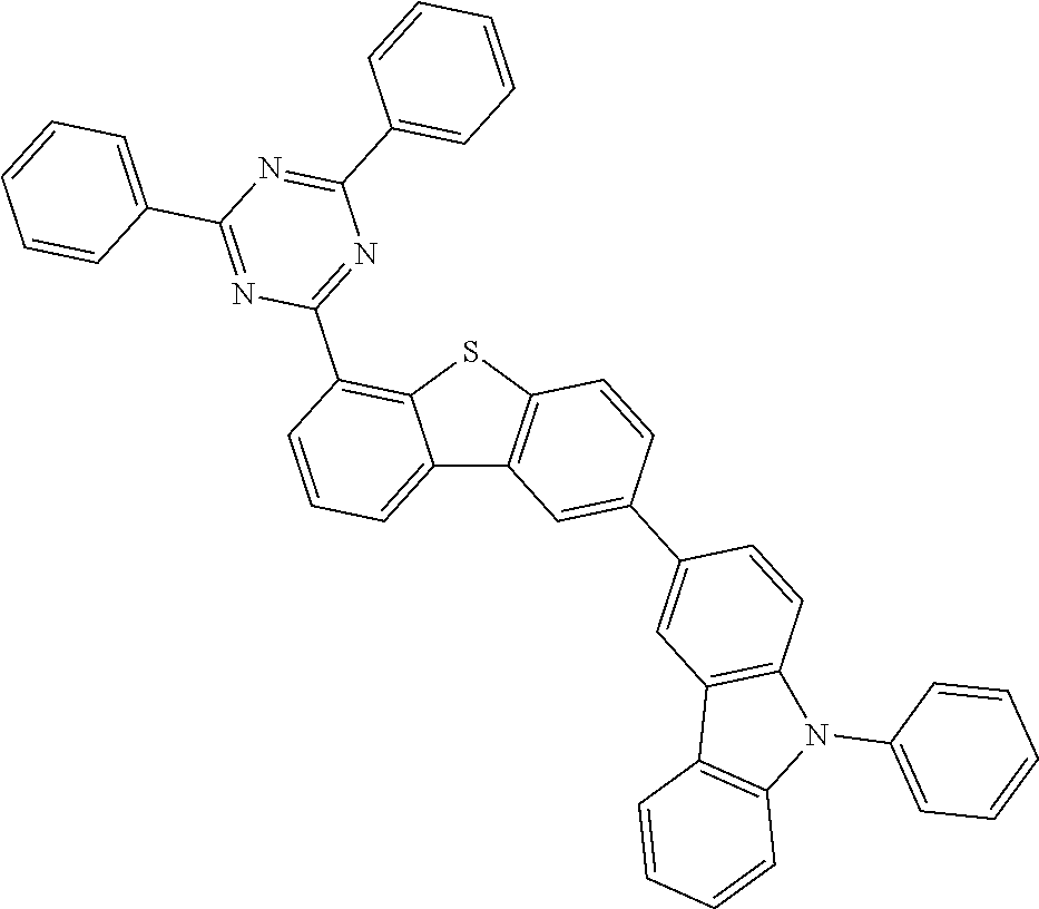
C12=CC=CC(C3=NC(C4=CC=CC=C4)=NC(C4=CC=CC=C4)=N3)=C1SC1=C2C=C(C2=CC3=C(C=C2)N(C2=CC=CC=C2)C2=C3C=CC=C2)C=C1
